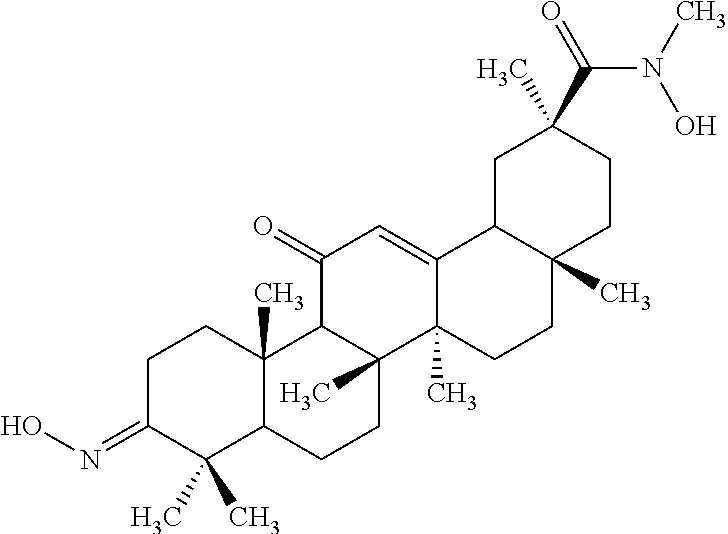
C1C(=NO)C(C)(C)C2C(C)(C1)C1C(C)(CC2)C2(C)C(=CC1=O)C1C(C)(CC2)CCC(C)(C(=O)N(C)O)C1
